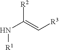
[R2]C(=C[R3])N[R1]
